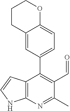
C1CC2=CC(C3=C(C=O)C(C)=NC4=C3C=CN4)=CC=C2OC1
